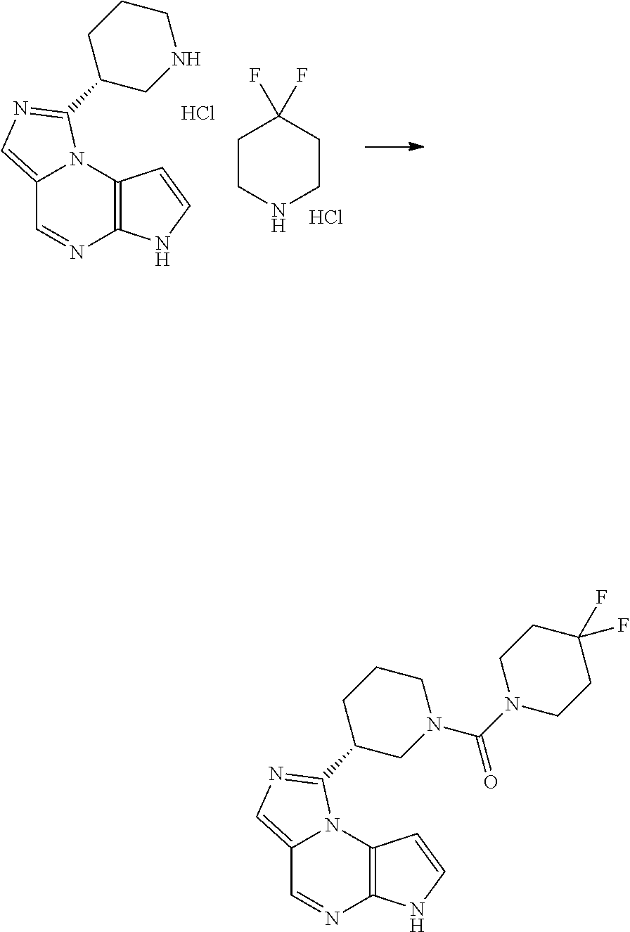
C12=CN=C(C3CN(C(=O)N4CCC(F)(F)CC4)CCC3)N1C1=C(N=C2)NC=C1.C12=CN=C(C3CNCCC3)N1C1=C(N=C2)NC=C1.Cl.C1CNCCC1(F)F.Cl
